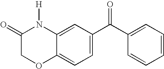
C1(=O)COC2=CC=C(C(C3=CC=CC=C3)=O)C=C2N1[H]
